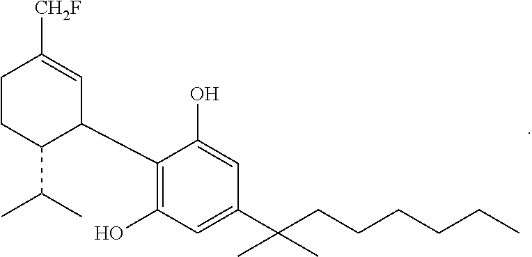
C1CC(C(C)C)C(C2=C(O)C=C(C(CCCCCC)(C)C)C=C2O)C=C1[CH2F]
